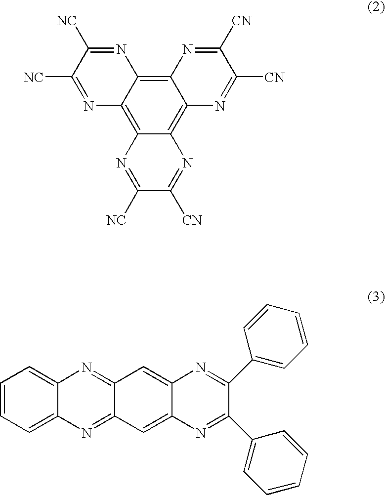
C12=C3C(=C4C(=C1N=C([CN])C([CN])=N2)N=C([CN])C([NC])=N4)N=C([NC])C([NC])=N3.C1=CC=C2C(=C1)N=C1C(=N2)C=C2C(=C1)N=C(C1=CC=CC=C1)C(C1=CC=CC=C1)=N2
